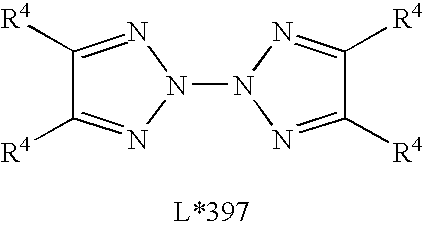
C1([R4])=NN(N2N=C([R4])C([R4])=N2)N=C1[R4]
